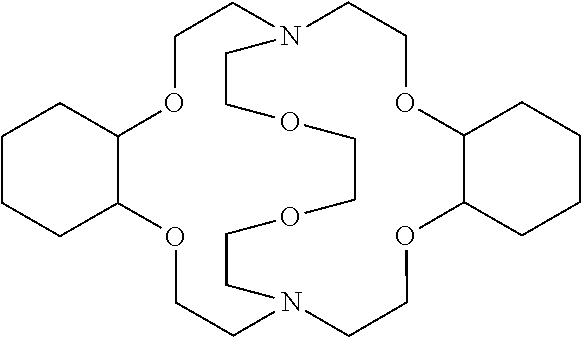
C1OC2C(OCCN3CCOC4C(OCCN(C1)CCOCCOCC3)CCCC4)CCCC2
